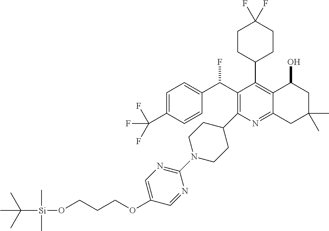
C1=C(C(F)(F)F)C=CC(C(C2=C(C3CCN(C4=NC=C(OCCCO[Si](C(C)(C)C)(C)C)C=N4)CC3)N=C3C(=C2C2CCC(F)(F)CC2)C(O)CC(C)(C)C3)F)=C1
